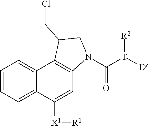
C1=CC=C2C(=C1)C1=C(C=C2[X1][R1])N(C(=O)[T]([D])[R2])CC1CCl
